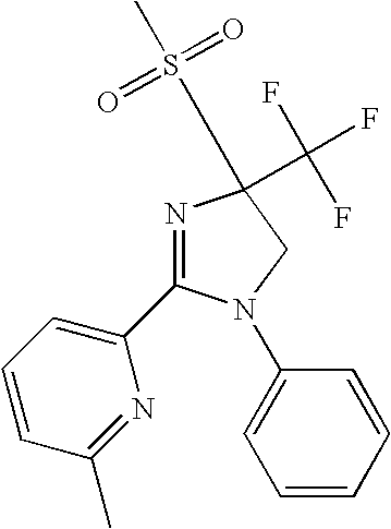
C1C(C(F)(F)F)(S(C)(=O)=O)N=C(C2=CC=CC(C)=N2)N1C1=CC=CC=C1
